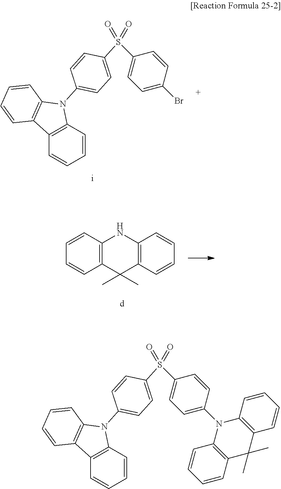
C12=C(C=CC=C1)C1=C(N2C2=CC=C(S(=O)(C3=CC=C(Br)C=C3)=O)C=C2)C=CC=C1.C12=C(C(C)(C)C3=C(N1)C=CC=C3)C=CC=C2.C12=C(C=CC=C1)C1=C(N2C2=CC=C(S(=O)(C3=CC=C(N4C5=C(C(C)(C)C6=C4C=CC=C6)C=CC=C5)C=C3)=O)C=C2)C=CC=C1
